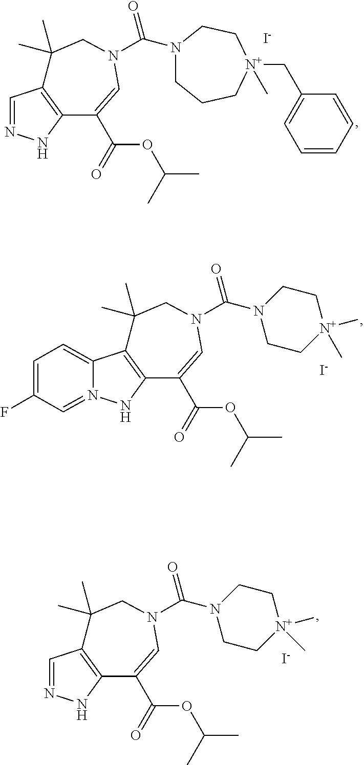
N1=CC2=C(N1)C(C(OC(C)C)=O)=CN(C(=O)N1CCC[N+](C)(CC3=CC=CC=C3)CC1)CC2(C)C.[I-].N12=CC(F)=CC=C1C1=C(N2)C(C(OC(C)C)=O)=CN(C(=O)N2CC[N+](C)(C)CC2)CC1(C)C.[I-].N1=CC2=C(N1)C(C(OC(C)C)=O)=CN(C(=O)N1CC[N+](C)(C)CC1)CC2(C)C.[I-]
